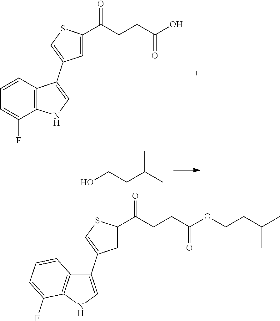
C1=C(C(CCC(O)=O)=O)SC=C1C1=CNC2=C1C=CC=C2F.OCCC(C)C.C1=C(C(CCC(OCCC(C)C)=O)=O)SC=C1C1=CNC2=C1C=CC=C2F
